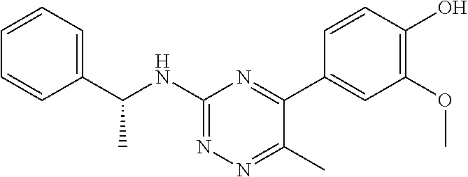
C1=CC=C(C(NC2=NN=C(C)C(C3=CC(OC)=C(O)C=C3)=N2)C)C=C1
